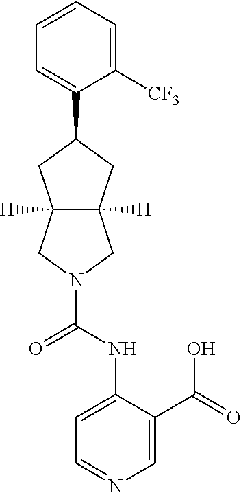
C1=CC=C([CF3])C(C2CC3([H])C([H])(C2)CN(C(=O)NC2=CC=NC=C2C(=O)O)C3)=C1
